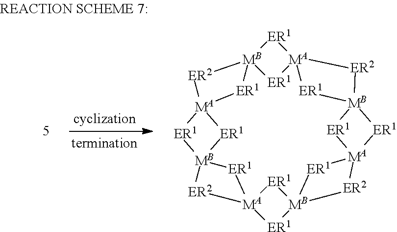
[MA]123[ER1][MB]4([ER1]1)[ER2][MA]1([ER1]4)[ER1][MB]4([ER1]1)[ER2][MA]1([ER1][MB]5([ER1]1)[ER2][MA]1([ER1][MB]([ER2]2)([ER1]3)[ER1]1)[ER1]5)[ER1]4
